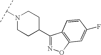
N1(C(C)C)CCC(C2=NOC3=C2C=CC(F)=C3)CC1
